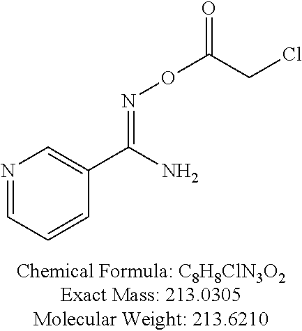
N1=CC=CC(C(N)=NOC(CCl)=O)=C1
